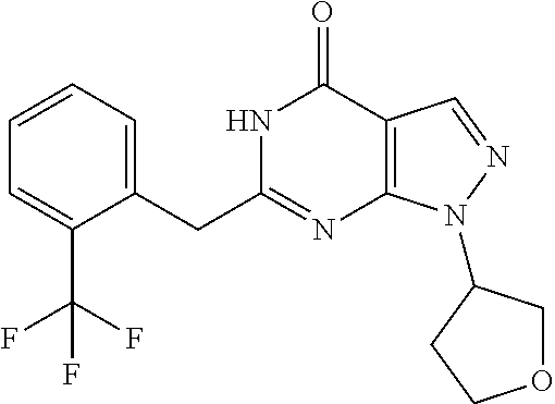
N1C(CC2=CC=CC=C2C(F)(F)F)=NC2=C(C1=O)C=NN2C1COCC1
